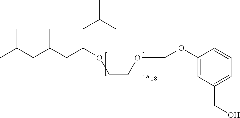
CC(CC(CC(OCCOCOC1=CC(CO)=CC=C1)CC(C)C)C)C
